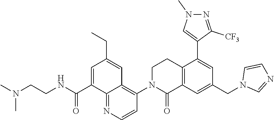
O=C(NCCN(C)C)C1=CC(CC)=CC2=C(N3C(=O)C4=C(CC3)C(C3=CN(C)N=C3[CF3])=CC(CN3C=NC=C3)=C4)C=CN=C12
